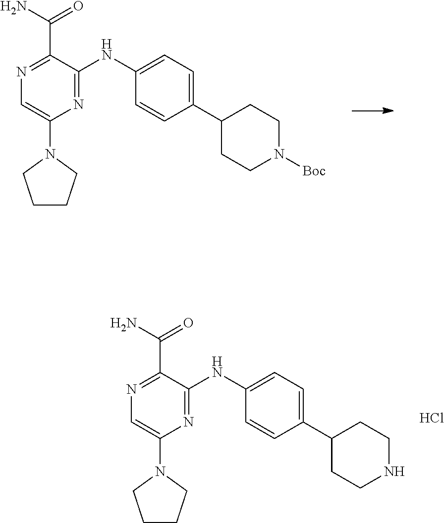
C1=C(N2CCCC2)N=C(NC2=CC=C(C3CCN([Boc])CC3)C=C2)C(C(=O)N)=N1.C1=C(N2CCCC2)N=C(NC2=CC=C(C3CCNCC3)C=C2)C(C(=O)N)=N1.Cl
